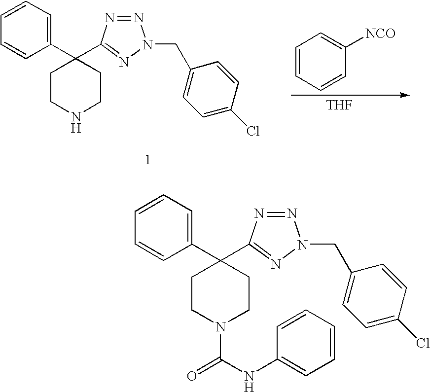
C1(C2(C3=NN(CC4=CC=C(Cl)C=C4)N=N3)CCN(C(=O)NC3=CC=CC=C3)CC2)=CC=CC=C1.C1(C2(C3=NN(CC4=CC=C(Cl)C=C4)N=N3)CCNCC2)=CC=CC=C1.C1=CC=CC([NCO])=C1.[THF]
